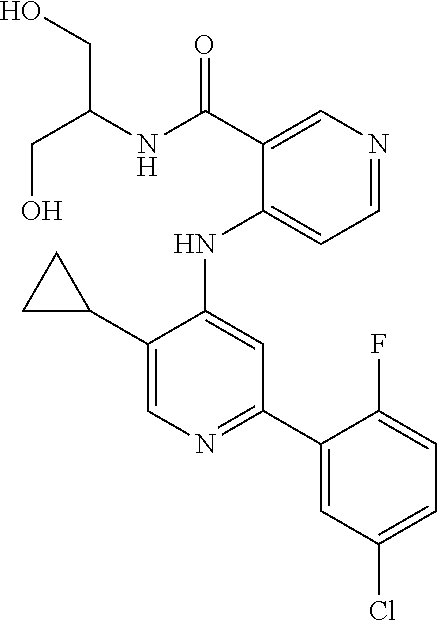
C1(NC2=CC(C3=CC(Cl)=CC=C3F)=NC=C2C2CC2)=CC=NC=C1C(NC(CO)CO)=O
